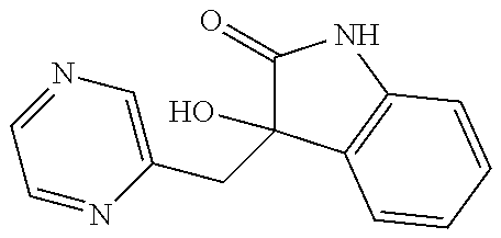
C1=NC(CC2(O)C(=O)NC3=C2C=CC=C3)=CN=C1
